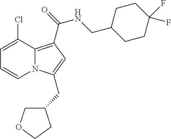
C1=C(Cl)C2=C(C(NCC3CCC(F)(F)CC3)=O)C=C(CC3COCC3)N2C=C1
